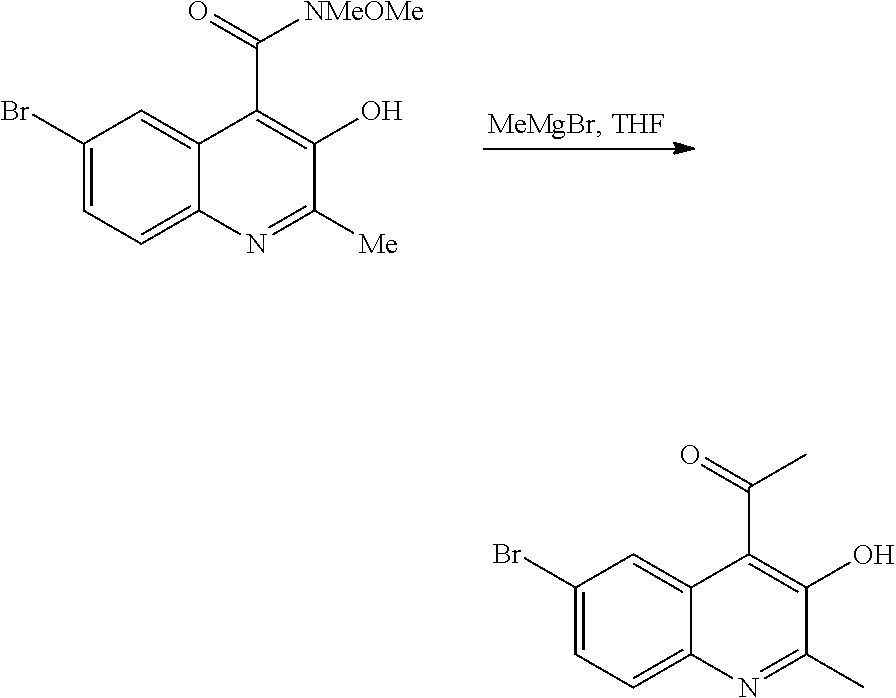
C1(Br)=CC=C2C(=C1)C(C([NMeOMe])=O)=C(O)C([Me])=N2.C1(Br)=CC=C2C(=C1)C(C(C)=O)=C(O)C(C)=N2
